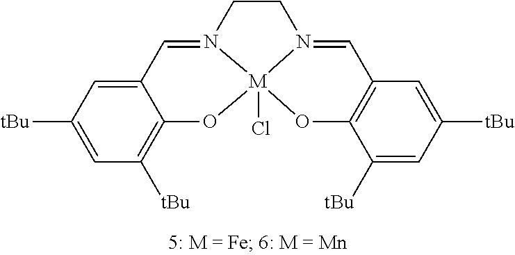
C1=C2C(=C([tBu])C=C1[tBu])O[M]13(Cl)N(=C2)CCN1=CC1=C(O3)C([tBu])=CC([tBu])=C1
